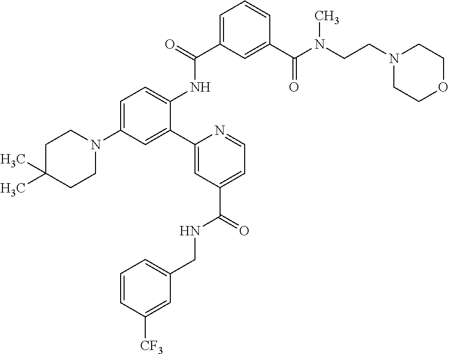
C1=C(C(=O)NC2=CC=C(N3CCC(C)(C)CC3)C=C2C2=CC(C(NCC3=CC=CC([CF3])=C3)=O)=CC=N2)C=C(C(N(CCN2CCOCC2)C)=O)C=C1
